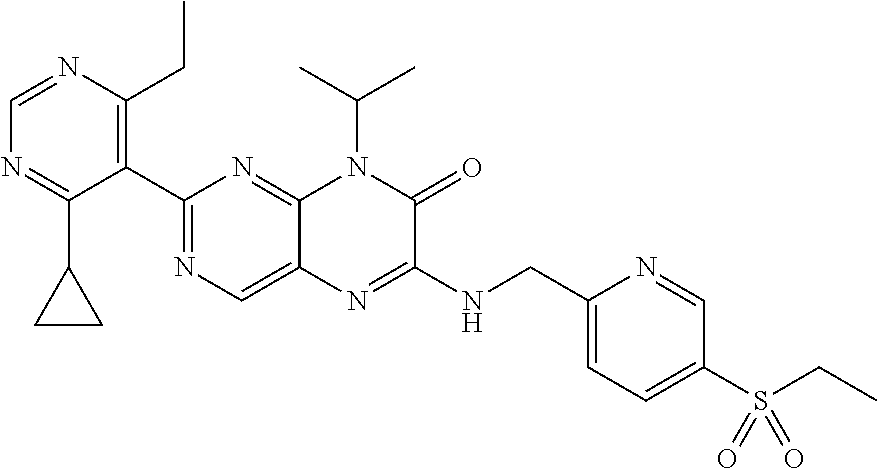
C1(C2=NC=C3C(=N2)N(C(C)C)C(=O)C(NCC2=CC=C(S(CC)(=O)=O)C=N2)=N3)=C(CC)N=CN=C1C1CC1
